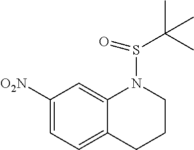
C1([O2N])=CC=C2C(=C1)N(S(=O)C(C)(C)C)CCC2
